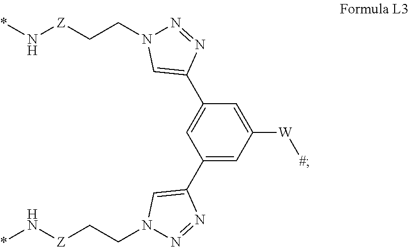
C1(C2=CN(CC[Z]N*)N=N2)=CC([W][#])=CC(C2=CN(CC[Z]N*)N=N2)=C1
